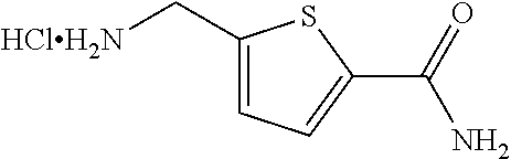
C1(C[HClH2N])=CC=C(C(=O)N)S1
